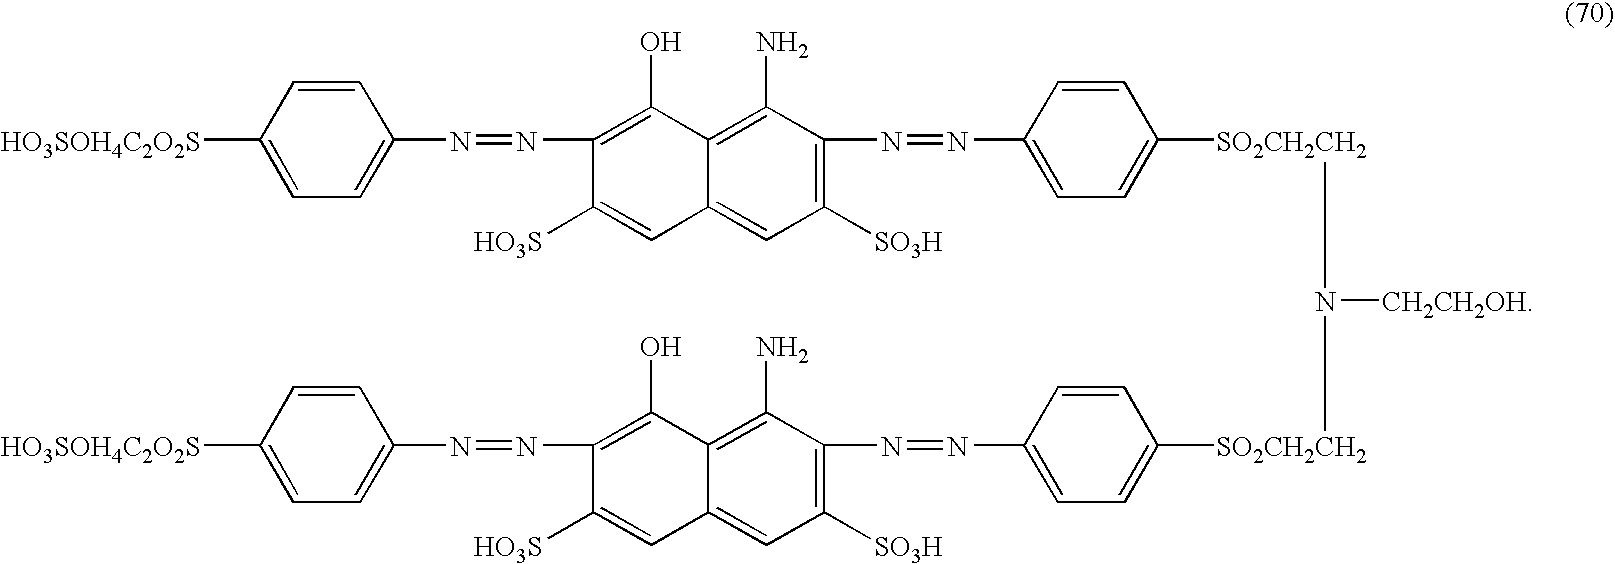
[SO2CH2CH2](C1=CC=C(N=NC2=C([SO3H])C=C3C(=C2N)C(O)=C(N=NC2=CC=C([HO3SOH4C2O2S])C=C2)C([HO3S])=C3)C=C1)N([CH2CH2OH])[SO2CH2CH2]C1=CC=C(N=NC2=C([SO3H])C=C3C(=C2N)C(O)=C(N=NC2=CC=C([HO3SOH4C2O2S])C=C2)C([HO3S])=C3)C=C1
